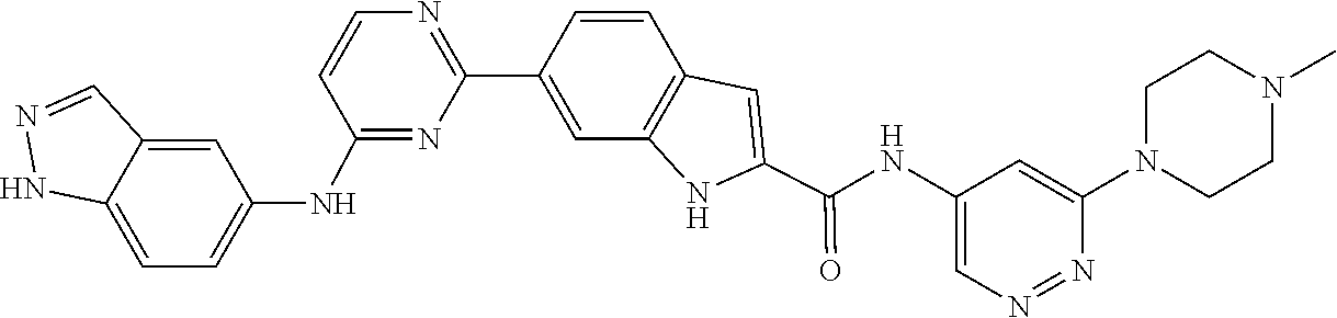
C1=CC2=C(C=C1C1=NC=CC(NC3=CC=C4C(=C3)C=NN4)=N1)NC(C(NC1=CN=NC(N3CCN(C)CC3)=C1)=O)=C2
